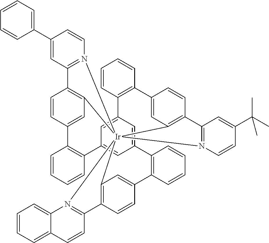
C1(C2=CC=CC=C2)=CC2=N(C=C1)[Ir]1345C6=C2C=CC(=C6)C2=C(C=CC=C2)C2=CC(=CC(=C2)C2=C(C=CC=C2)C2=CC1=C(C=C2)C1=N3C=CC(C(C)(C)C)=C1)C1=C(C=CC=C1)C1=CC4=C(C=C1)C1=N5C2=CC=CC=C2C=C1
